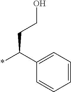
C1(C(*)CCO)=CC=CC=C1
